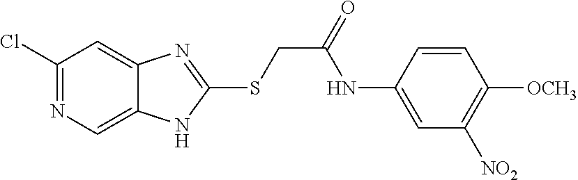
C1(Cl)=NC=C2C(=C1)N=C(SCC(=O)NC1=CC([NO2])=C([OCH3])C=C1)N2
